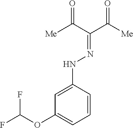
C1=C(NN=C(C([Me])=O)C([Me])=O)C=CC=C1OC(F)F
